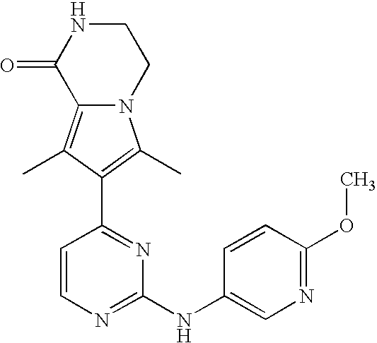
N12C(=C(C)C(C3=NC(NC4=CN=C(OC)C=C4)=NC=C3)=C1C)C(=O)NCC2
